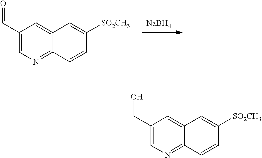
[NaBH4].C1(C=O)=CN=C2C(=C1)C=C([SO2CH3])C=C2.C1(CO)=CN=C2C(=C1)C=C([SO2CH3])C=C2
